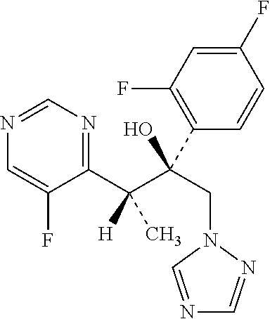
C1(C(C(CN2C=NC=N2)(C2=C(F)C=C(F)C=C2)O)(C)[H])=NC=NC=C1F
